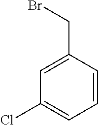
C1=C(CBr)C=CC=C1Cl
